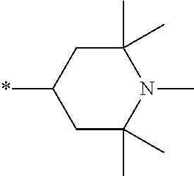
C1(C)(C)CC(*)CC(C)(C)N1C
